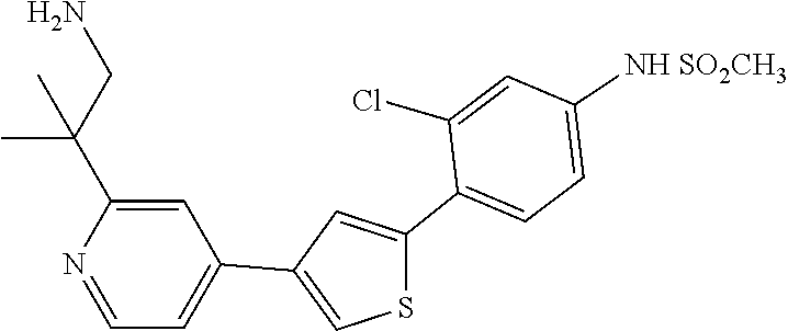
C1(C2=CC(C3=CC=NC(C(C)(C)CN)=C3)=CS2)=CC=C([NH SO2CH3])C=C1Cl
